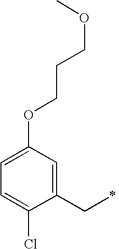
C1=C(OCCCOC)C=C(CC)C(Cl)=C1
